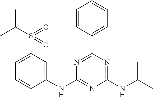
C1=C(S(C(C)C)(=O)=O)C=C(NC2=NC(NC(C)C)=NC(C3=CC=CC=C3)=N2)C=C1
